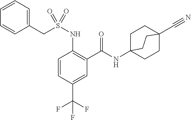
C1=CC(C(F)(F)F)=CC(C(=O)NC23CCC(C#N)(CC2)CC3)=C1NS(CC1=CC=CC=C1)(=O)=O
